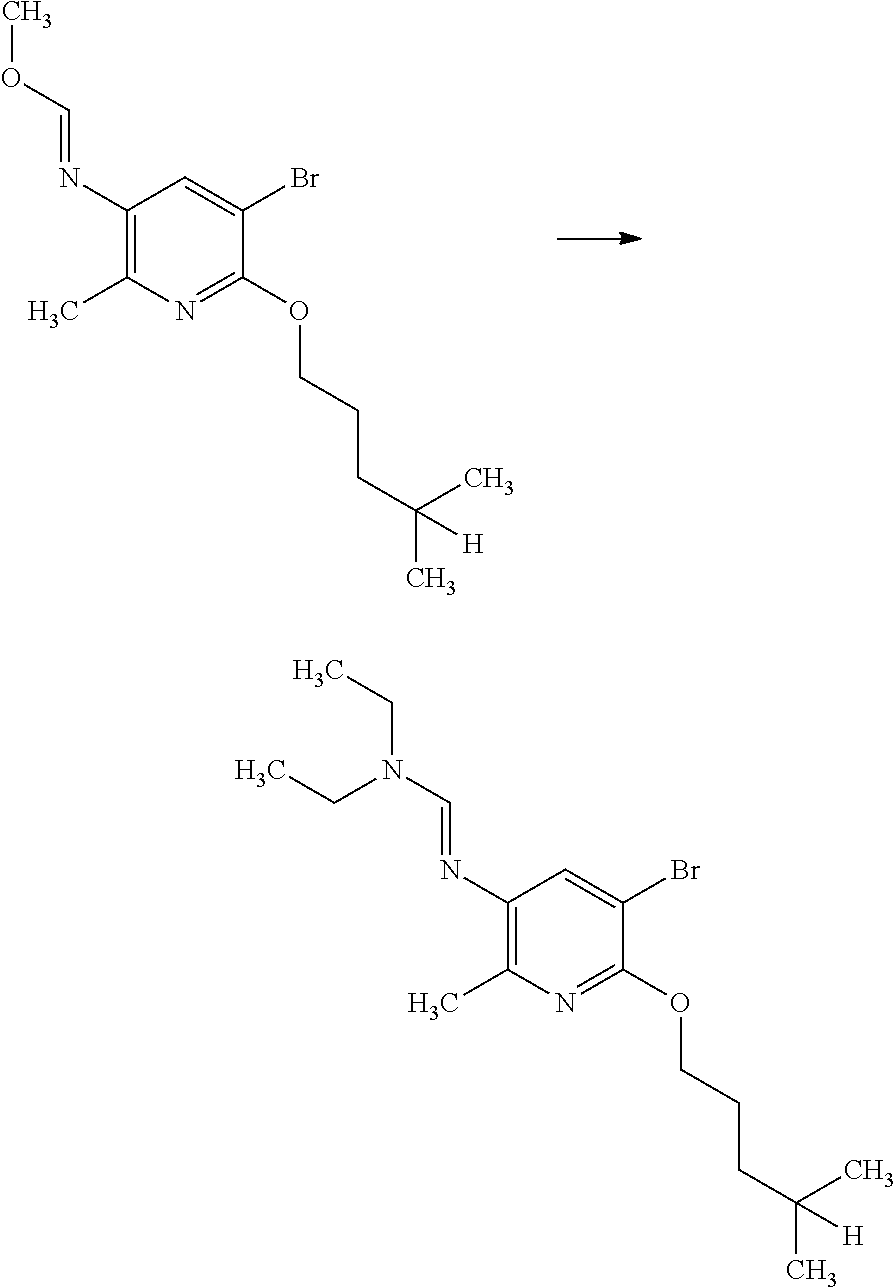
C1(N=COC)=C(C)N=C(OCCCC(C)(C)[H])C(Br)=C1.C1(N=CN(CC)CC)=C(C)N=C(OCCCC(C)(C)[H])C(Br)=C1
